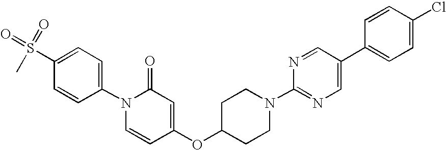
C1(S(C)(=O)=O)=CC=C(N2C=CC(OC3CCN(C4=NC=C(C5=CC=C(Cl)C=C5)C=N4)CC3)=CC2=O)C=C1
